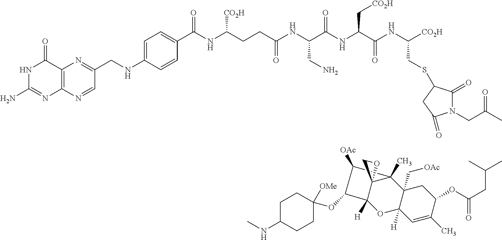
N1C(N)=NC2=C(C1=O)N=C(CNC1=CC=C(C(=O)NC([CO2H])CCC(NC(C(NC(C(NC([CO2H])CSC3C(=O)N(CC(C)=O)C(=O)C3)=O)C[CO2H])=O)CN)=O)C=C1)C=N2.C1([OAc])C2(C)C3(C[OAc])C([H])(OC([H])(C24OC4)C1OC1([OMe])CCC(NC)CC1)C=C(C)C(OC(CC(C)C)=O)C3
